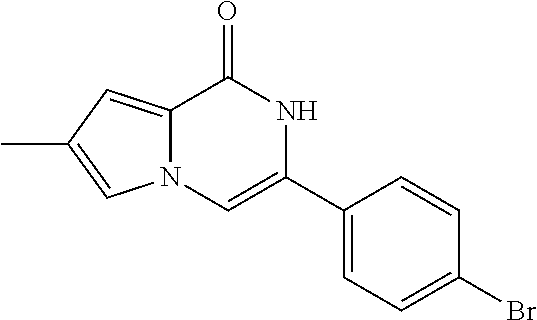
C12=CC(C)=CN1C=C(C1=CC=C(Br)C=C1)NC2=O
